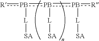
[R]:[PB](:[PB](:[PB](:[R])[L][SA])[L][SA])[L][SA]
